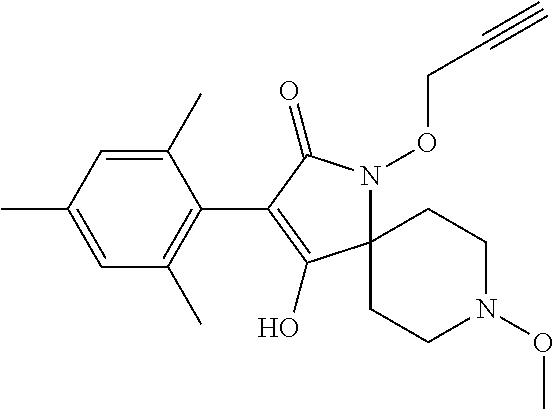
C1(C)=CC(C)=CC(C)=C1C1=C(O)C2(N(OCC#C)C1=O)CCN(OC)CC2
